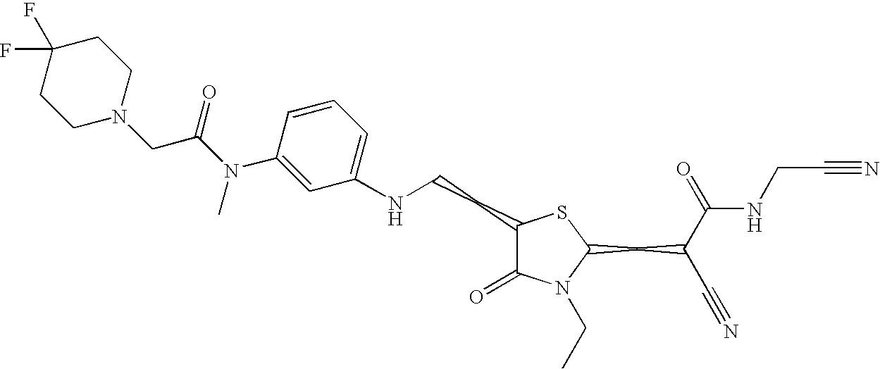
C1(NCCC2C(=O)N(CC)C(CC(C#N)C(=O)NCC#N)S2)=CC=CC(N(C(CN2CCC(F)(F)CC2)=O)C)=C1
